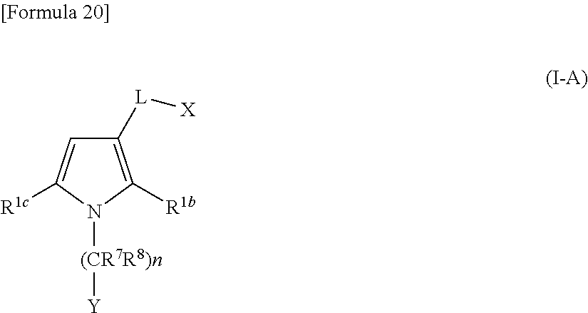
C1([L][X])=C([R1b])N([(CR7R8)n][Y])C([R1c])=C1
